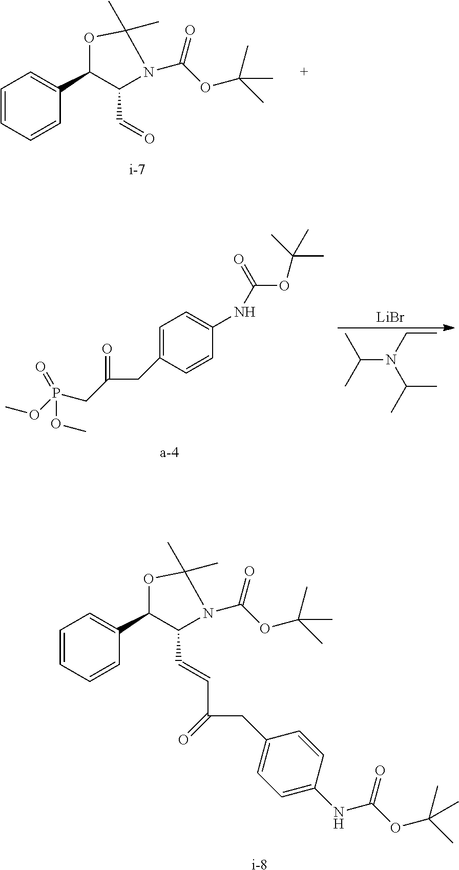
C1=CC=CC(C2C(C=CC(CC3=CC=C(NC(OC(C)(C)C)=O)C=C3)=O)N(C(OC(C)(C)C)=O)C(C)(C)O2)=C1.[i-8].C1=CC=CC(C2C(C=O)N(C(OC(C)(C)C)=O)C(C)(C)O2)=C1.[i-7].C1=C(CC(CP(OC)(=O)OC)=O)C=CC(NC(OC(C)(C)C)=O)=C1.C(N(CC)C(C)C)(C)C.[LiBr]
